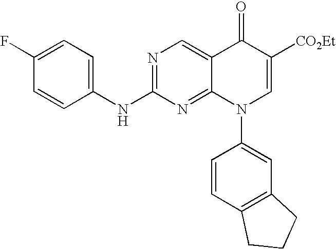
C1(NC2=NC=C3C(=N2)N(C2=CC4=C(C=C2)CCC4)C=C([CO2Et])C3=O)=CC=C(F)C=C1
